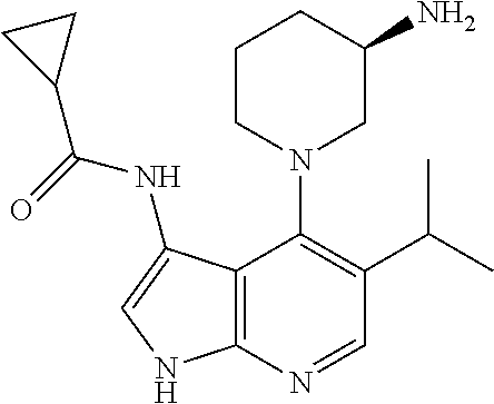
C12=C(N=CC(C(C)C)=C1N1CC(N)CCC1)NC=C2NC(=O)C1CC1
